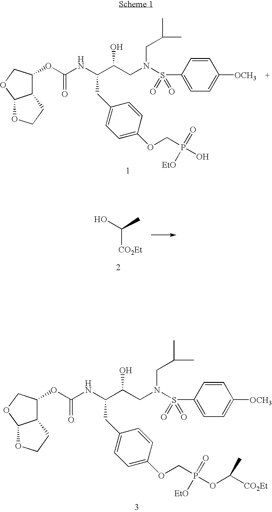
C(C(CN(CC(C)C)S(C1=CC=C([OCH3])C=C1)(=O)=O)O)(CC1=CC=C(OCP(O)(=O)[EtO])C=C1)NC(OC1C2C(OC1)OCC2)=O.OC(C)[CO2Et].C(C(CN(CC(C)C)S(C1=CC=C([OCH3])C=C1)(=O)=O)O)(CC1=CC=C(OCP(OC([CO2Et])C)(=O)[EtO])C=C1)NC(OC1C2C(OC1)OCC2)=O
